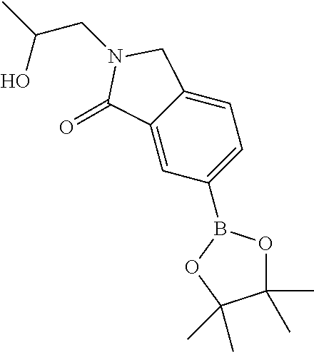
CC(CN1C(=O)C2=CC(B3OC(C)(C)C(C)(C)O3)=CC=C2C1)O
